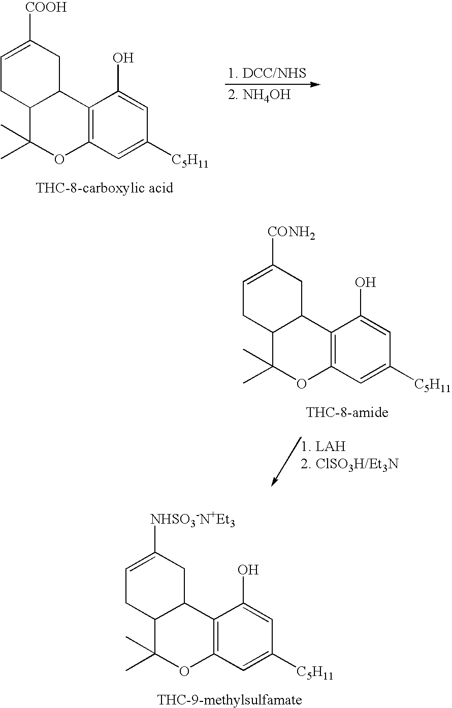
C1=C([COOH])CC2C(C1)C(C)(C)OC1=C2C(O)=CC([C5H11])=C1.C1=C([CONH2])CC2C(C1)C(C)(C)OC1=C2C(O)=CC([C5H11])=C1.C1=C([NHSO3-N+Et3])CC2C(C1)C(C)(C)OC1=C2C(O)=CC([C5H11])=C1
